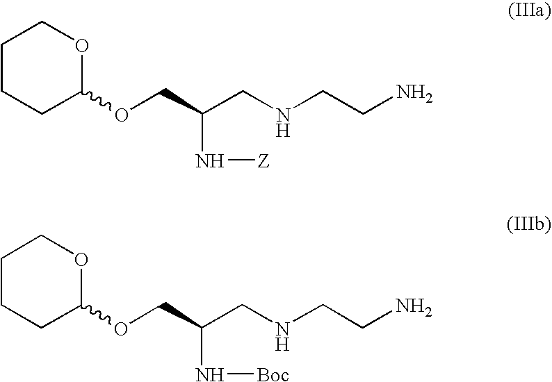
C1CCC(OCC(CNCCN)N[Z])OC1.C1CCC(OCC(CNCCN)N[Boc])OC1
